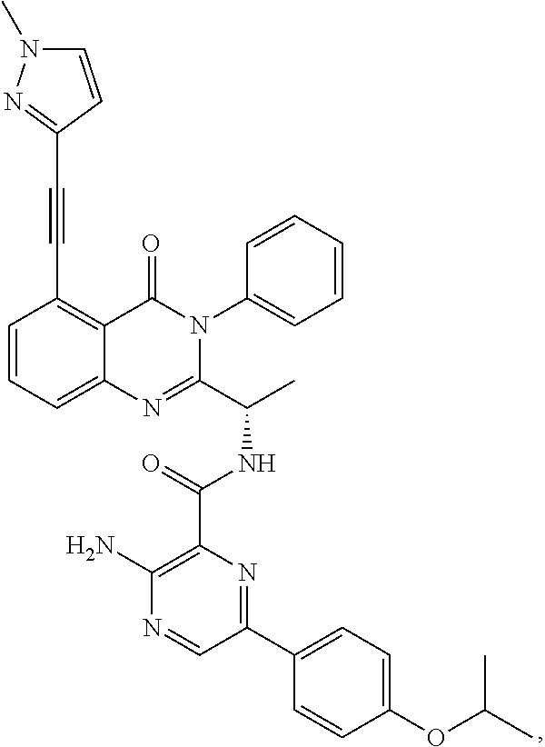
C1=CC=C2C(=C1C#CC1=NN(C)C=C1)C(=O)N(C1=CC=CC=C1)C(C(C)NC(C1=C(N)N=CC(C3=CC=C(OC(C)C)C=C3)=N1)=O)=N2
